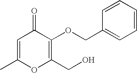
C1=C(C)OC(CO)=C(OCC2=CC=CC=C2)C1=O
